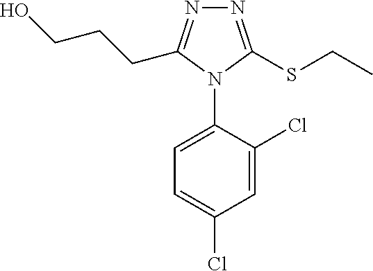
N1=C(SCC)N(C2=CC=C(Cl)C=C2Cl)C(CCCO)=N1
